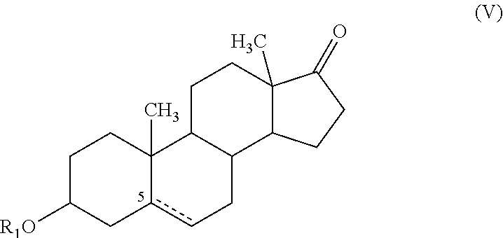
C1C([R1O])Cc2cCC3C(C2(C)C1)CCC1(C)C3CCC1=O
